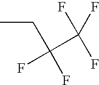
CCC(C(F)(F)F)(F)F
